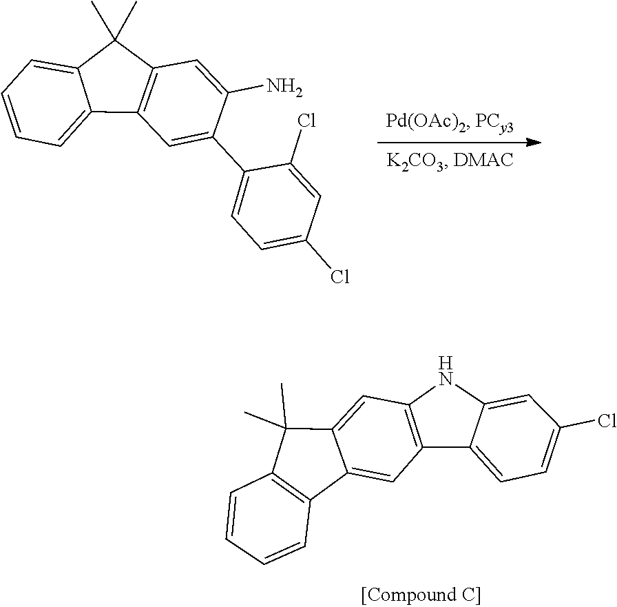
C1=C(N)C(C2=CC=C(Cl)C=C2Cl)=CC2=C1C(C)(C)C1=CC=CC=C21.C12=CC3=C(C4=CC=C(Cl)C=C4N3)C=C1C1=C(C2(C)C)C=CC=C1
